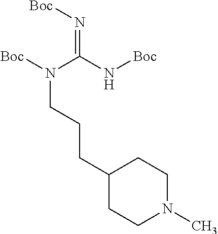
C1(CCCN([Boc])C(N[Boc])=N[Boc])CCN(C)CC1
